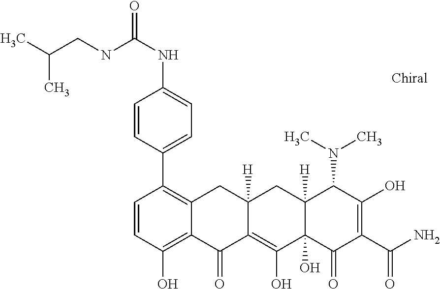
C1=CC(O)=C2C(=C1C1=CC=C(NC(=O)NCC(C)C)C=C1)CC1([H])C(=C(O)C3(O)C([H])(C1)C(N(C)C)C(O)=C(C(N)=O)C3=O)C2=O
